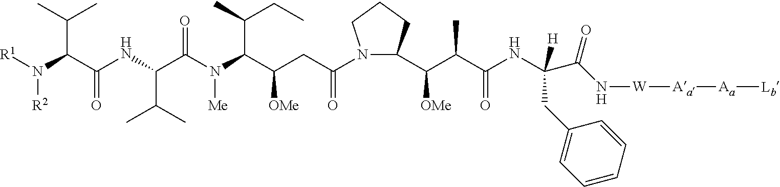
[R1]N(C(C(NC(C(N(C(C(CC(N1C(C(C(C(NC([H])(CC2=CC=CC=C2)C(N[W][Aa][Aa][Lb])=O)=O)C)[OMe])CCC1)=O)[OMe])C(CC)C)[Me])=O)C(C)C)=O)C(C)C)[R2]
